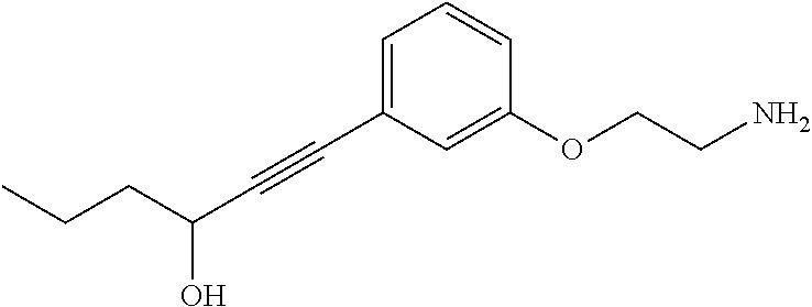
C(#CC1=CC=CC(OCCN)=C1)C(CCC)O
